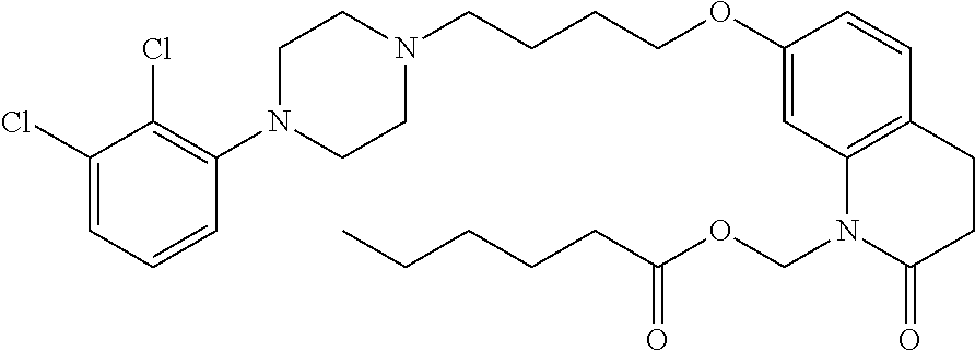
C1=C(Cl)C(Cl)=C(N2CCN(CCCCOC3=CC4=C(C=C3)CCC(=O)N4COC(CCCCC)=O)CC2)C=C1
